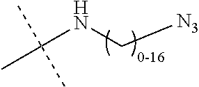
C(NC[N3])(C)(C)C
